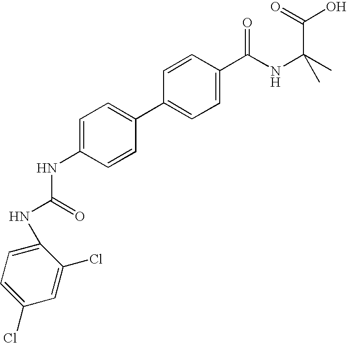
C1=C(NC(NC2=CC=C(Cl)C=C2Cl)=O)C=CC(C2=CC=C(C(NC(C)(C)C(=O)O)=O)C=C2)=C1
